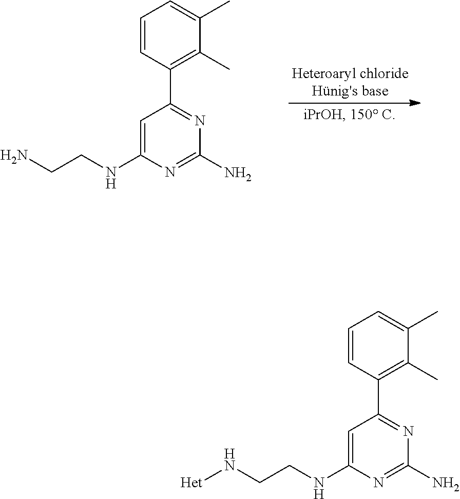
C1=C(NCCN)N=C(N)N=C1C1=C(C)C(C)=CC=C1.[Heteroaryl chlorideHnig's base].C1=C(NCCN[Het])N=C(N)N=C1C1=C(C)C(C)=CC=C1
